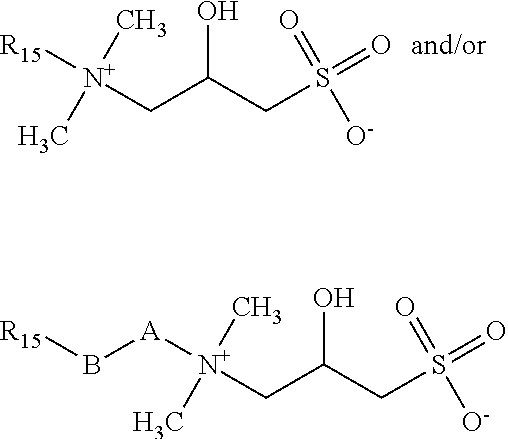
[R15][N+](CC(CS(=O)([O-])=O)O)(C)C.[A]([N+](CC(CS(=O)([O-])=O)O)(C)C)B[R15]
